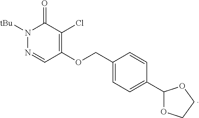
N1([tBu])N=CC(OCC2=CC=C(C3OCCO3)C=C2)=C(Cl)C1=O
